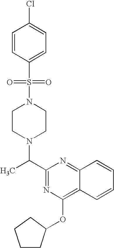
C(C1=NC(OC2CCCC2)=C2C(=N1)C=CC=C2)(C)N1CCN(S(C2=CC=C(Cl)C=C2)(=O)=O)CC1
